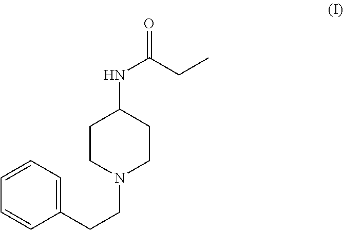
N(C(CC)=O)C1CCN(CCC2=CC=CC=C2)CC1
